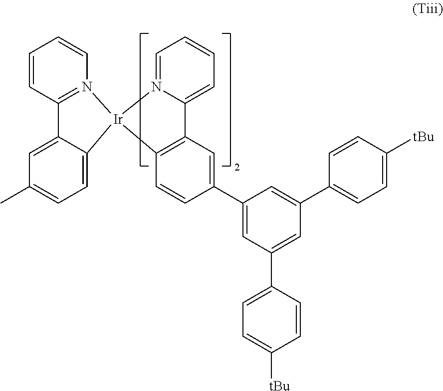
C1=CC2=N(C=C1)[Ir]1(C3=CC=C(C)C=C23)C2=C(C=C(C3=CC(C4=CC=C([tBu])C=C4)=CC(C4=CC=C([tBu])C=C4)=C3)C=C2)C2=CC=CC=N21
